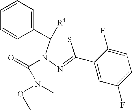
C1(C2([R4])SC(C3=CC(F)=CC=C3F)=NN2C(=O)N(OC)C)=CC=CC=C1
